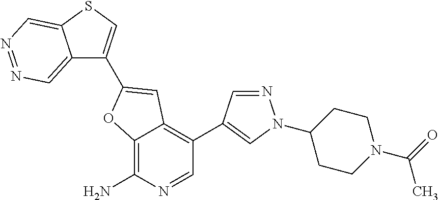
C12=C(N)N=CC(C3=CN(C4CCN(C(=O)C)CC4)N=C3)=C1C=C(C1=CSC3=CN=NC=C13)O2
